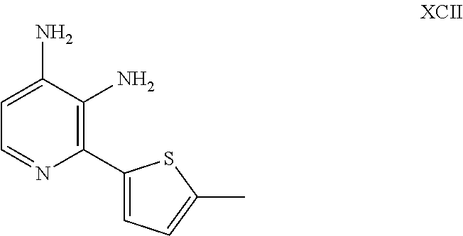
NC1=CC=NC(C2=CC=C(C)S2)=C1N
